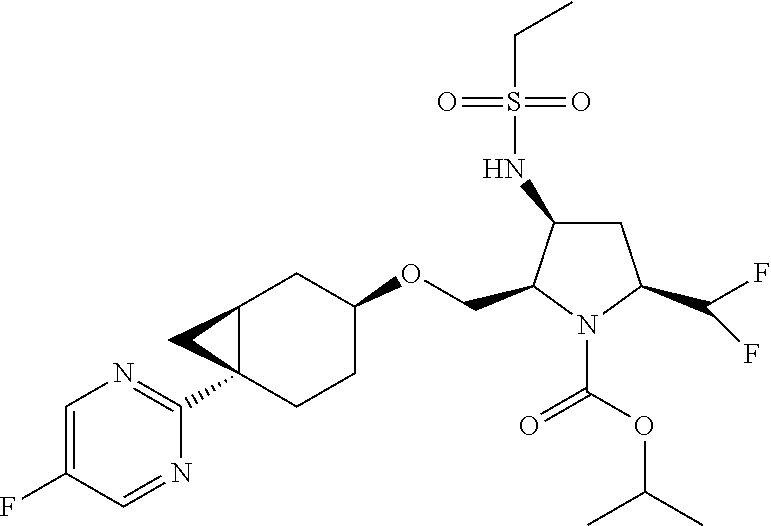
C12C(C3=NC=C(F)C=N3)(CCC(OCC3N(C(OC(C)C)=O)C(C(F)F)CC3NS(CC)(=O)=O)C1)C2
